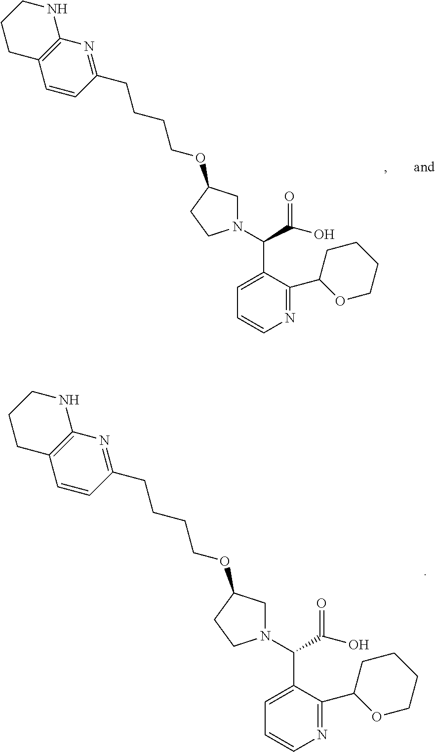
C12=C(C=CC(CCCCOC3CN(C(C(O)=O)C4=CC=CN=C4C4OCCCC4)CC3)=N1)CCCN2.C12=C(C=CC(CCCCOC3CN(C(C(O)=O)C4=CC=CN=C4C4OCCCC4)CC3)=N1)CCCN2
